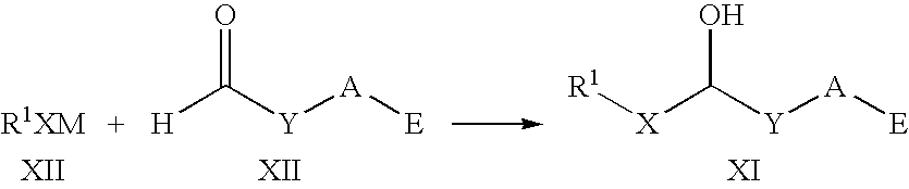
O=C([Y][A][E])[H].OC([Y][A][E])[X][R1]
